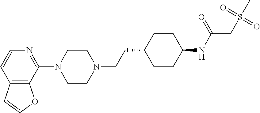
C12=C(C(N3CCN(CCC4CCC(NC(CS(=O)(=O)C)=O)CC4)CC3)=NC=C1)OC=C2
